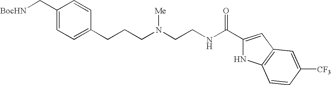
C1(C[BocHN])=CC=C(CCCN(CCNC(C2=CC3=C(N2)C=CC([CF3])=C3)=O)[Me])C=C1
